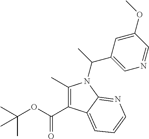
C1(C)=C(C(OC(C)(C)C)=O)C2=CC=CN=C2N1C(C)C1=CN=CC(OC)=C1
